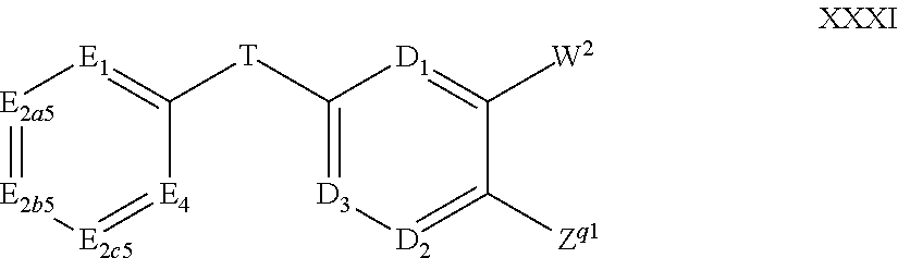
[E2a5]1=[E2b5][E2c5]=[E4]C([T]C2=[D3][D2]=C([Zq1])C([W2])=[D1]2)=[E1]1
